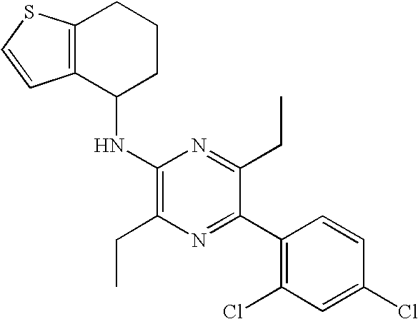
C12=C(C(NC3=C(CC)N=C(C4=C(Cl)C=C(Cl)C=C4)C(CC)=N3)CCC1)C=CS2
